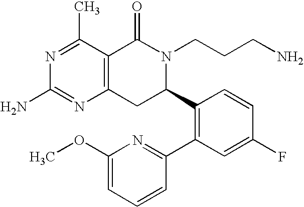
C12=C(C(C)=NC(N)=N1)C(=O)N(CCCN)C(C1=C(C3=NC(OC)=CC=C3)C=C(F)C=C1)C2
